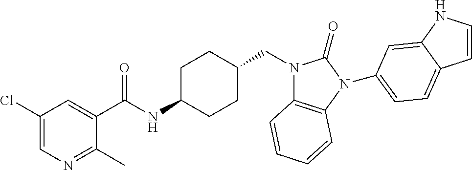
C1(Cl)=CN=C(C)C(C(NC2CCC(CN3C4=C(N(C5=CC=C6C=CNC6=C5)C3=O)C=CC=C4)CC2)=O)=C1
